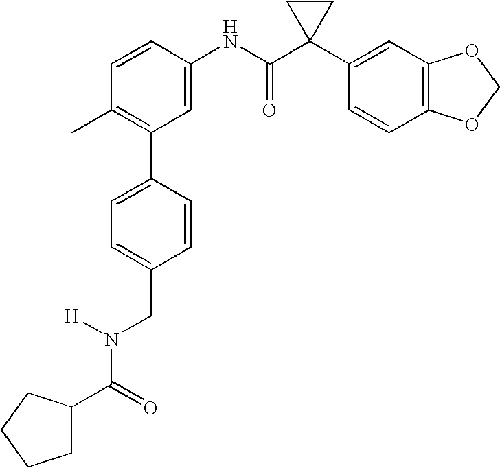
C1(NC(C2(C3=CC4=C(C=C3)OCO4)CC2)=O)=CC(C2=CC=C(CN(C(C3CCCC3)=O)[H])C=C2)=C(C)C=C1
